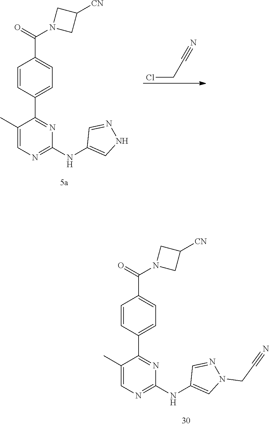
C1(NC2=CN(CC#N)N=C2)=NC=C(C)C(C2=CC=C(C(N3CC([CN])C3)=O)C=C2)=N1.C(C#N)Cl.C1(NC2=CNN=C2)=NC=C(C)C(C2=CC=C(C(N3CC([CN])C3)=O)C=C2)=N1
